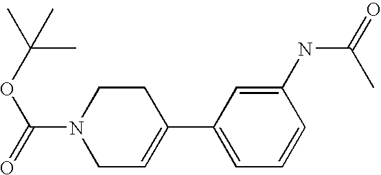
C1(C2=CCN(C(=O)OC(C)(C)C)CC2)=CC=CC(NC(=O)C)=C1
